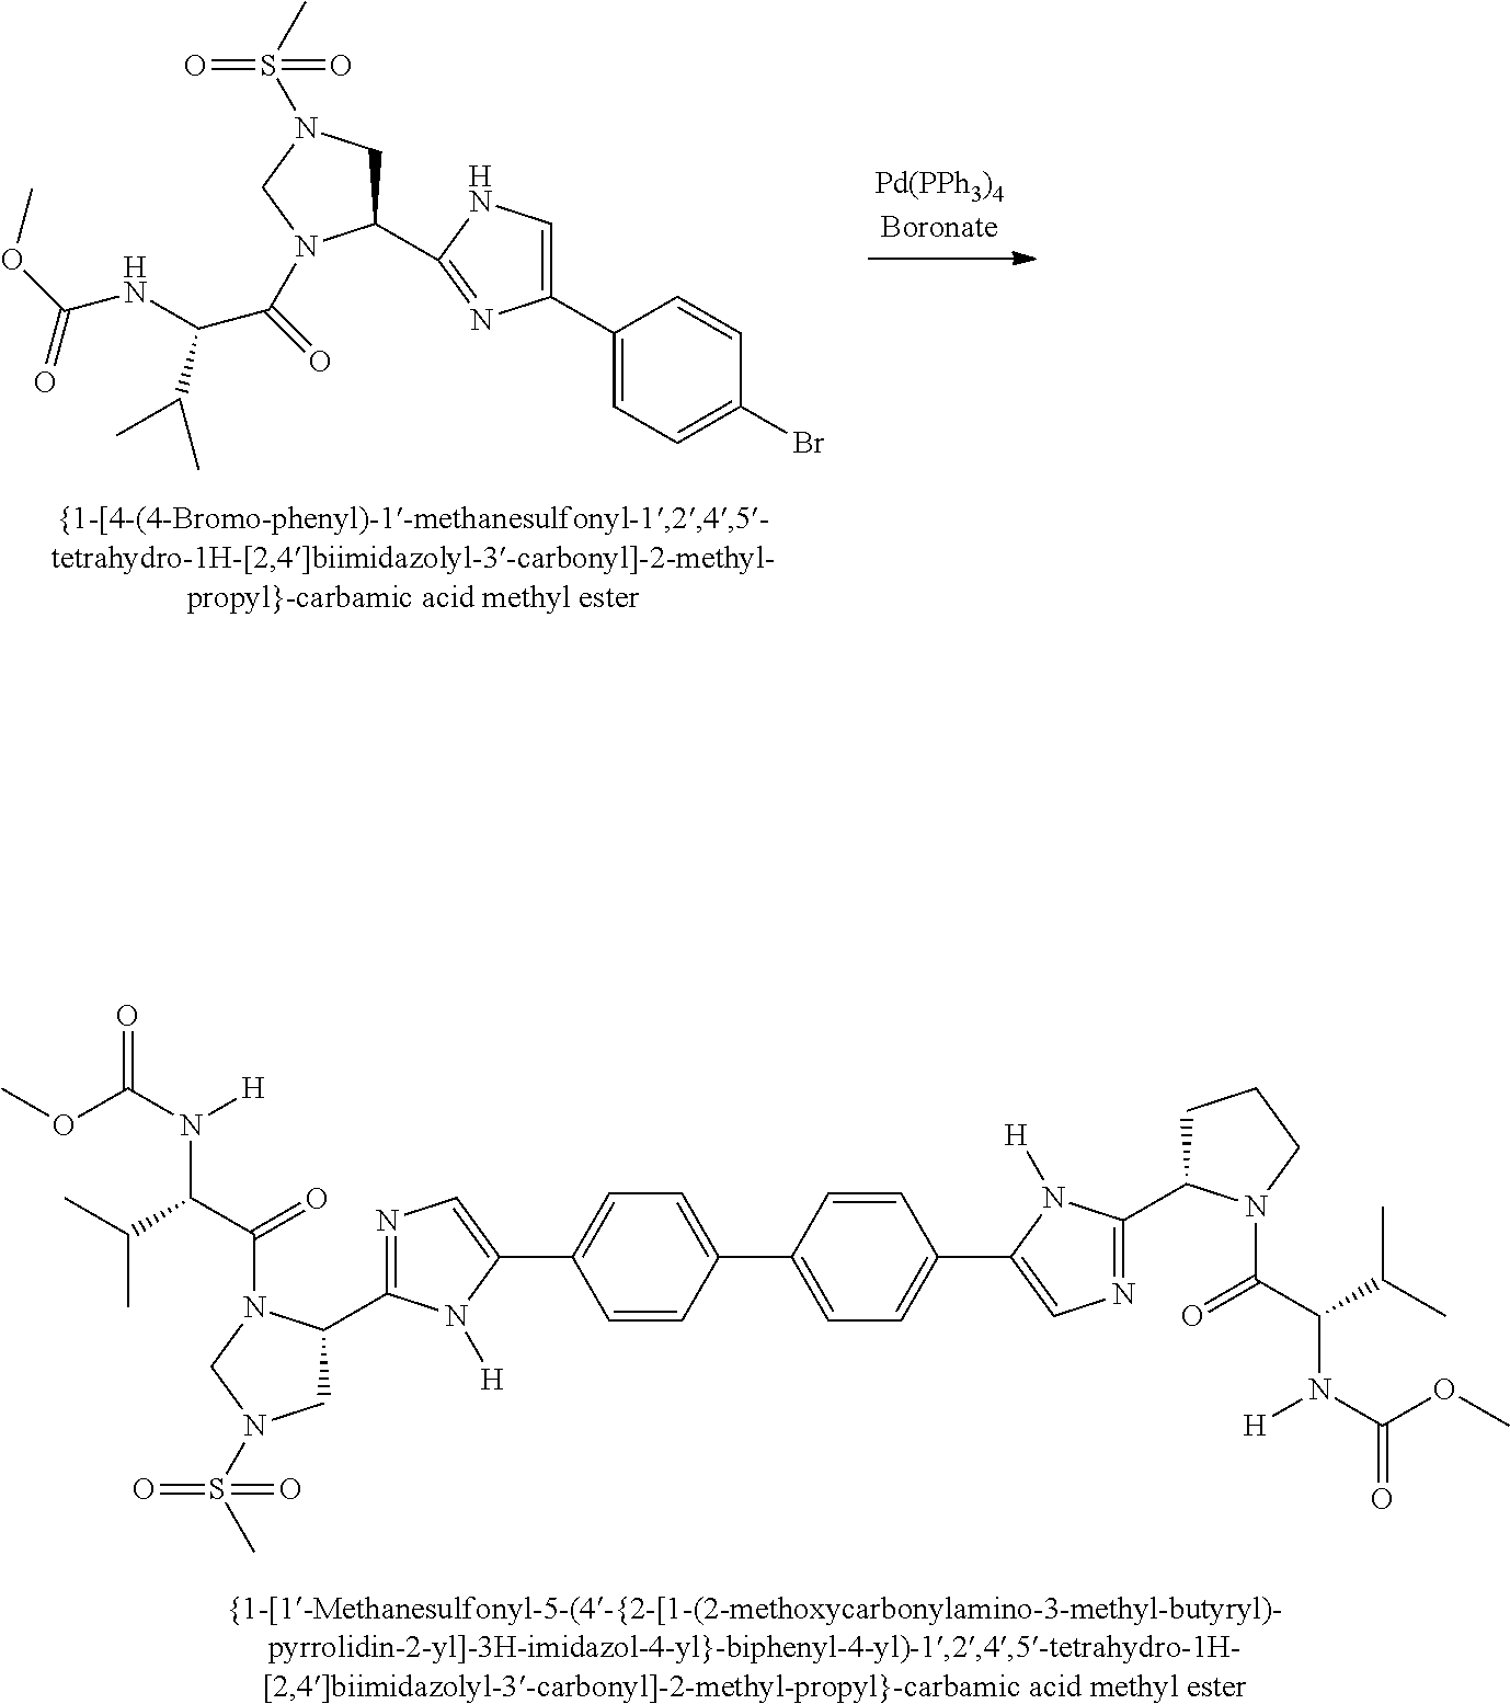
C1(C2=CNC(C3CN(S(C)(=O)=O)CN3C(C(NC(OC)=O)C(C)C)=O)=N2)=CC=C(Br)C=C1.C1=CC(C2=CC=C(C3=CN=C(C4CCCN4C(C(N(C(OC)=O)[H])C(C)C)=O)N3[H])C=C2)=CC=C1C1=CN=C(C2CN(S(C)(=O)=O)CN2C(C(N([H])C(OC)=O)C(C)C)=O)N1[H]
